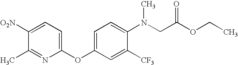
C1([O2N])=CC=C(OC2=CC=C(N(CC(OCC)=O)C)C([CF3])=C2)N=C1C
